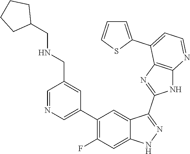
C1=NC=C(C2=C(F)C=C3C(=C2)C(C2=NC4=C(N2)N=CC=C4C2=CC=CS2)=NN3)C=C1CNCC1CCCC1
